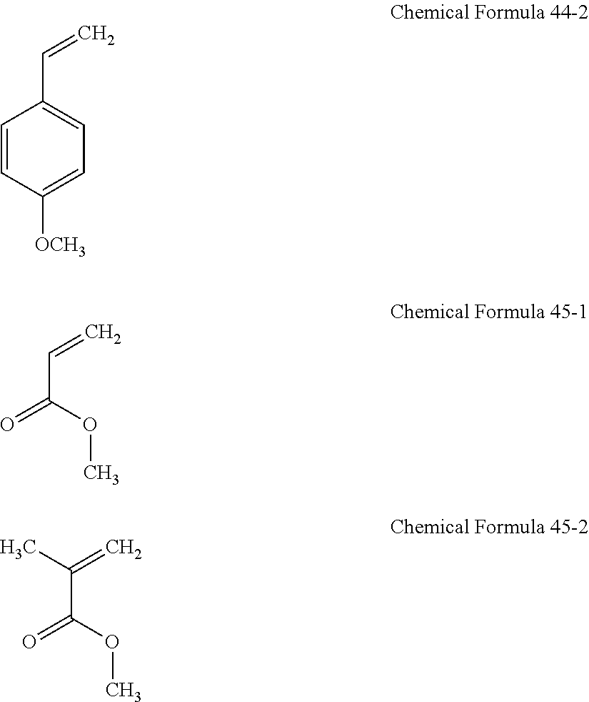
C1=CC([OCH3])=CC=C1C=C.C=CC(=O)OC.C=C(C(=O)OC)C
